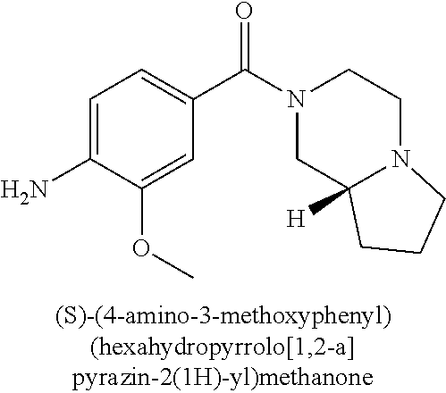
C1=C(OC)C(N)=CC=C1C(=O)N1CC2([H])N(CC1)CCC2
